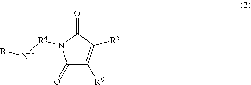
C1(=O)C([R6])=C([R5])C(=O)N1[R4]N[R1]
